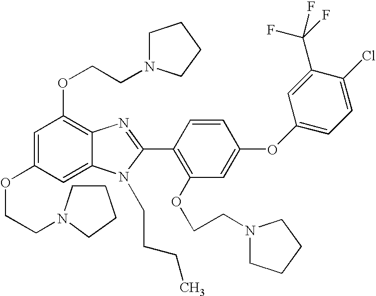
C1(C(F)(F)F)=CC(OC2=CC(OCCN3CCCC3)=C(C3=NC4=C(OCCN5CCCC5)C=C(OCCN5CCCC5)C=C4N3CCCC)C=C2)=CC=C1Cl
